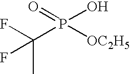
C(C)(P([OC2H5])(=O)O)(F)F
